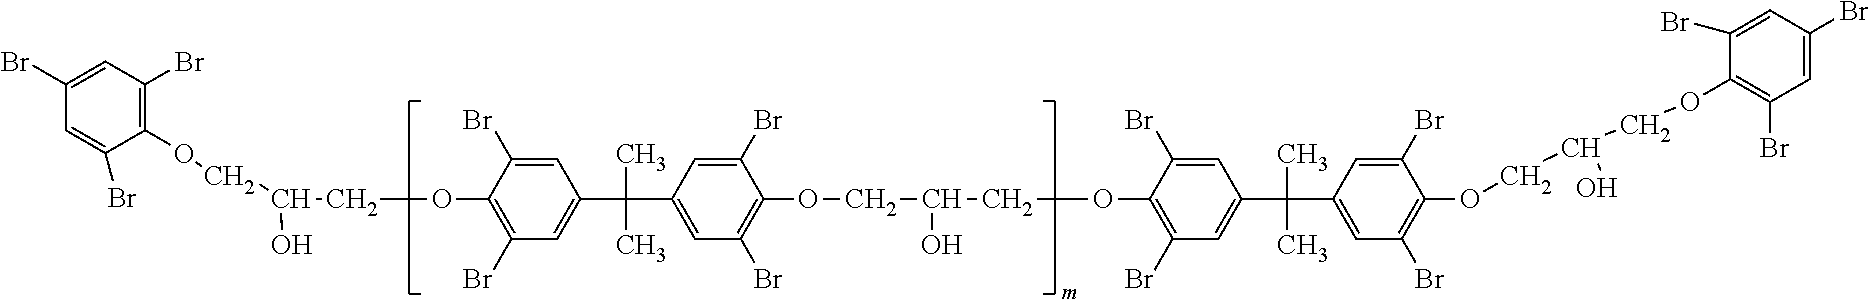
C(C)(C)(C1=CC(Br)=C(OCC(O)COC2=C(Br)C=C(Br)C=C2Br)C(Br)=C1)C1=CC(Br)=C(OCC(COC2=C(Br)C=C(C(C3=CC(Br)=C(OCC(O)COC4=C(Br)C=C(Br)C=C4Br)C(Br)=C3)(C)C)C=C2Br)O)C(Br)=C1
